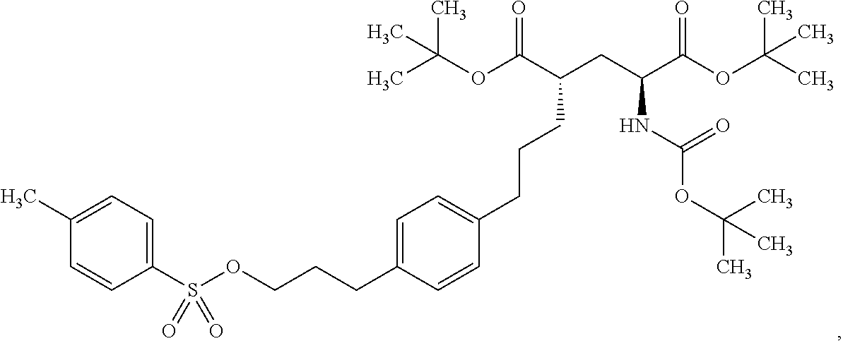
C1(S(OCCCC2=CC=C(CCCC(C(=O)OC(C)(C)C)CC(C(=O)OC(C)(C)C)NC(=O)OC(C)(C)C)C=C2)(=O)=O)=CC=C(C)C=C1
